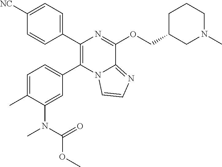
C1([NC])=CC=C(C2=C(C3=CC=C(C)C(N(C(=O)OC)C)=C3)N3C(=NC=C3)C(OCC3CN(C)CCC3)=N2)C=C1
